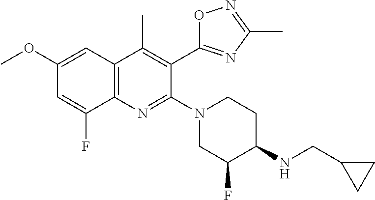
C1(OC)=CC2=C(N=C(N3CCC(NCC4CC4)C(F)C3)C(C3=NC(C)=NO3)=C2C)C(F)=C1
